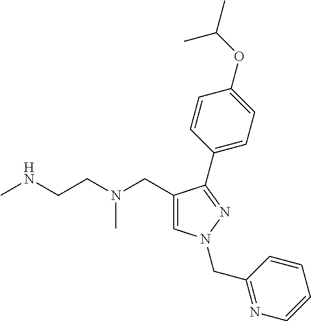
C1=C(CN(CCNC)C)C(C2=CC=C(OC(C)C)C=C2)=NN1CC1=NC=CC=C1
